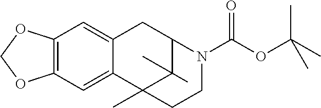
C12=C(C=C3C(=C1)CC1C(C)(C)C3(C)CCN1C(OC(C)(C)C)=O)OCO2
